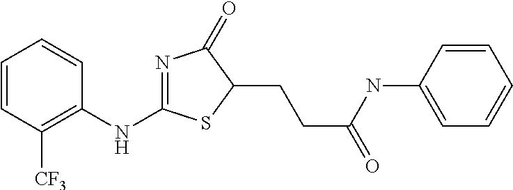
C1=CC([CF3])=C(NC2=NC(=O)C(CCC(=O)NC3=CC=CC=C3)S2)C=C1
